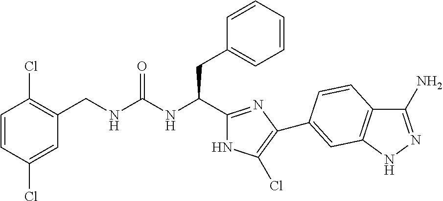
C(NC(CC1=CC=CC=C1)C1=NC(C2=CC3=C(C(N)=NN3)C=C2)=C(Cl)N1)(=O)NCC1=C(Cl)C=CC(Cl)=C1
